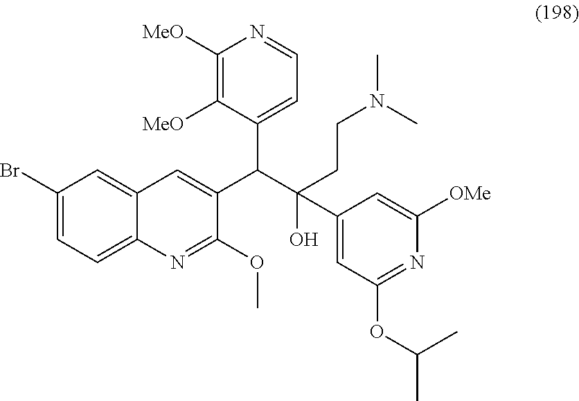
C1(Br)=CC=C2C(=C1)C=C(C(C(O)(C1=CC(OC(C)C)=NC([OMe])=C1)CCN(C)C)C1=CC=NC([MeO])=C1[MeO])C(OC)=N2
